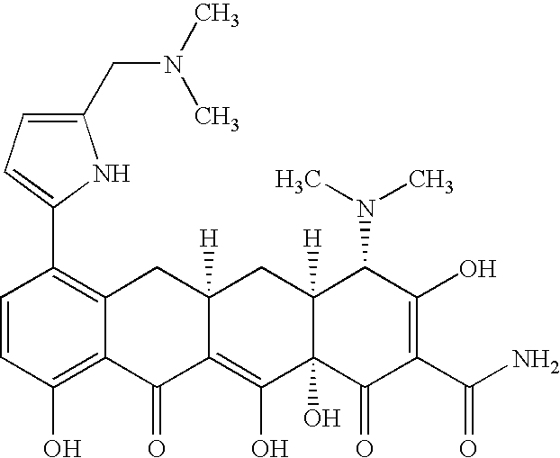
C1=CC(O)=C2C(=C1C1=CC=C(CN(C)C)N1)CC1([H])C(=C(O)C3(O)C([H])(C1)C(N(C)C)C(O)=C(C(N)=O)C3=O)C2=O
